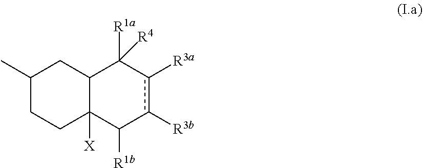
[X]C12C([R1b])c([R3b])c([R3a])C([R1a])([R4])C1CC(C)CC2
